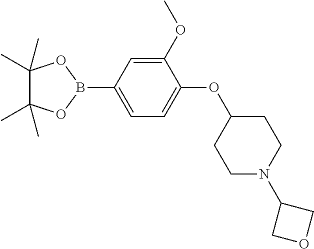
C1(OC)=CC(B2OC(C)(C)C(C)(C)O2)=CC=C1OC1CCN(C2COC2)CC1
